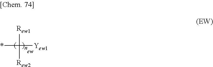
*C([Rew1])([Yew1])[Rew2]
